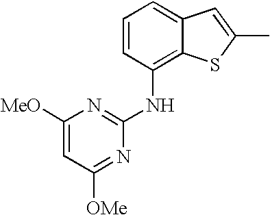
C1(C)=CC2=CC=CC(NC3=NC([MeO])=CC([OMe])=N3)=C2S1
